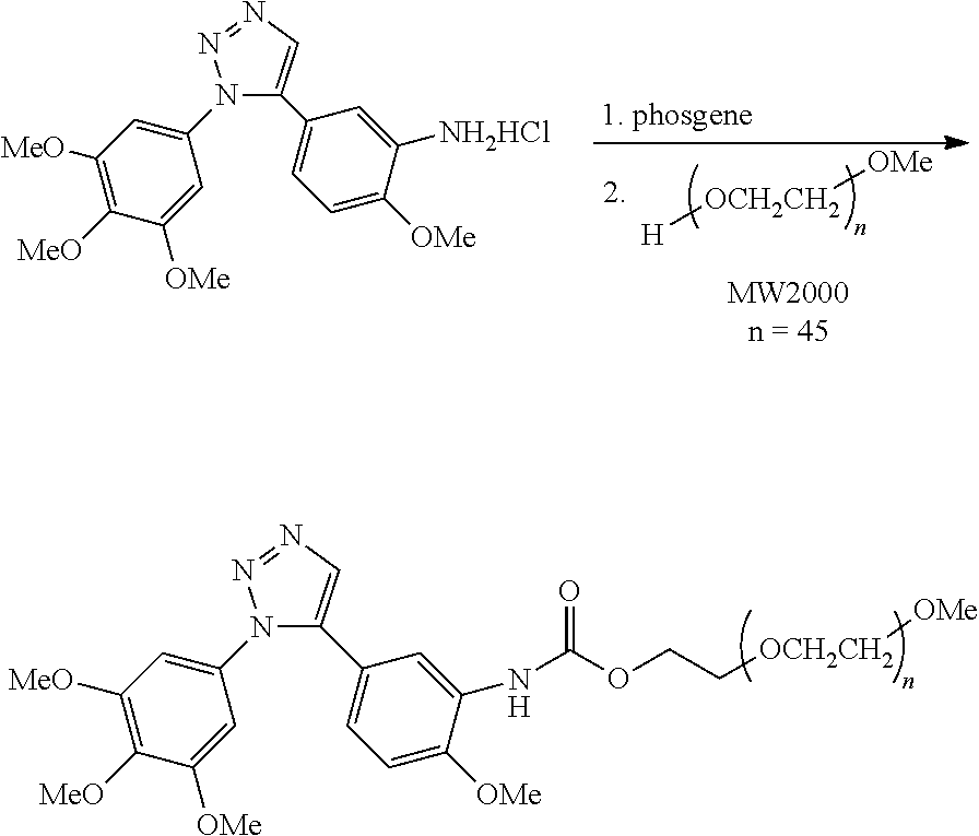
[H][OCH2CH2][OMe].N1(C2=CC([MeO])=C([MeO])C([OMe])=C2)C(C2=CC=C([OMe])C([NH2HCl])=C2)=CN=N1.N1(C2=CC([MeO])=C([MeO])C([OMe])=C2)C(C2=CC=C([OMe])C(NC(=O)OCC[OCH2CH2][OMe])=C2)=CN=N1
